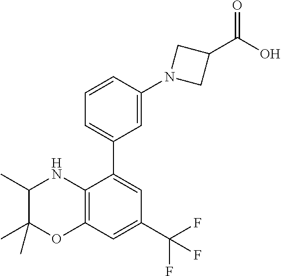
C1=CC(N2CC(C(O)=O)C2)=CC(C2=CC(C(F)(F)F)=CC3=C2NC(C)C(C)(C)O3)=C1
